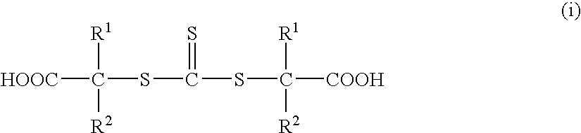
C(SC(SC([COOH])([R1])[R2])=S)([HOOC])([R1])[R2]
